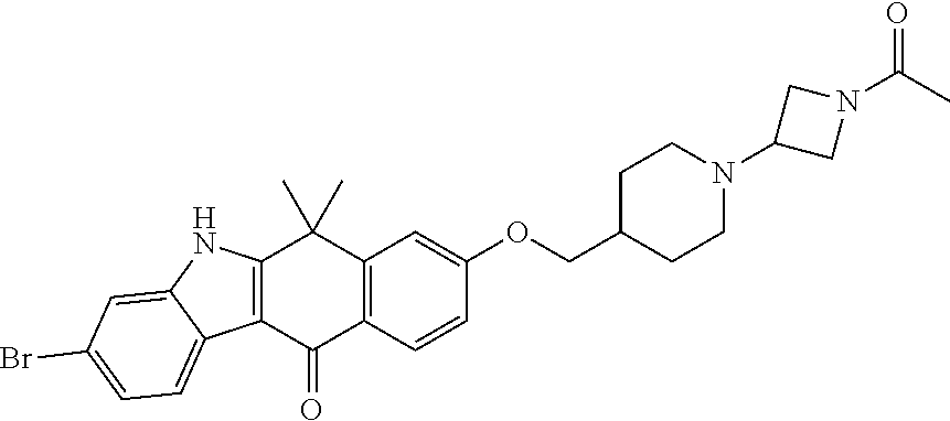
C12=C(C=CC(OCC3CCN(C4CN(C(C)=O)C4)CC3)=C1)C(=O)C1=C(C2(C)C)NC2=CC(Br)=CC=C12
